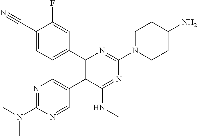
C1(C2=CC=C(C#N)C(F)=C2)=C(C2=CN=C(N(C)C)N=C2)C(NC)=NC(N2CCC(N)CC2)=N1
